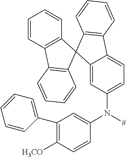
C1(N(C2=CC(C3=CC=CC=C3)=C([H3CO])C=C2)[#])=CC=C2C(=C1)C1(C3=C2C=CC=C3)C2=C(C=CC=C2)C2=C1C=CC=C2
